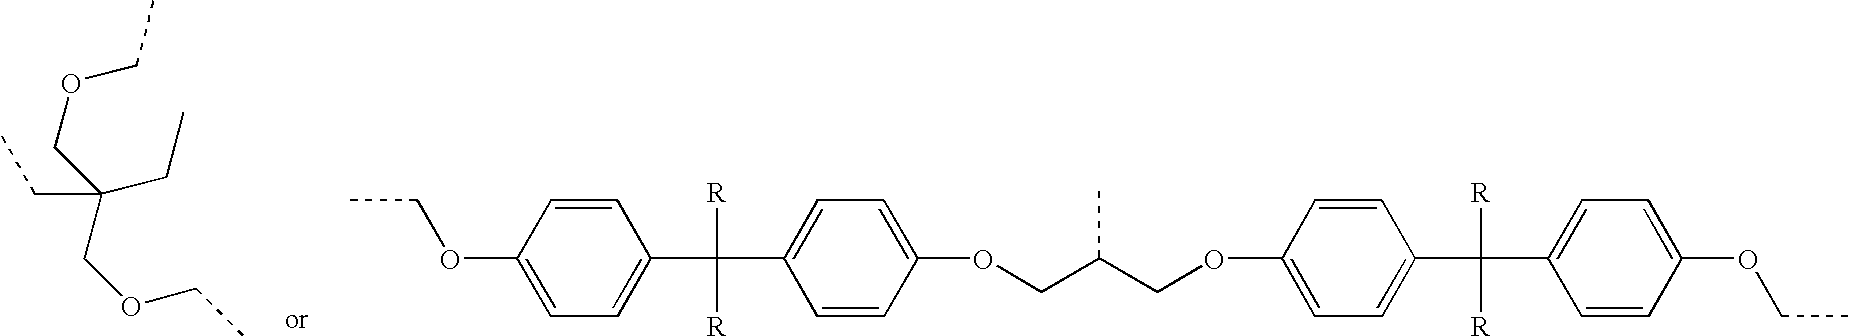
CCC(COCC)(COCC)CC.C1(C([R])([R])C2=CC=C(OCC(COC3=CC=C(C([R])([R])C4=CC=C(OCC)C=C4)C=C3)C)C=C2)=CC=C(OCC)C=C1
